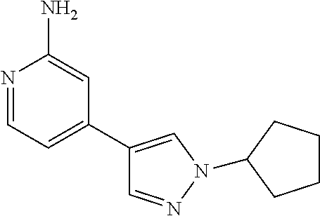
N1=CC=C(C2=CN(C3CCCC3)N=C2)C=C1N
